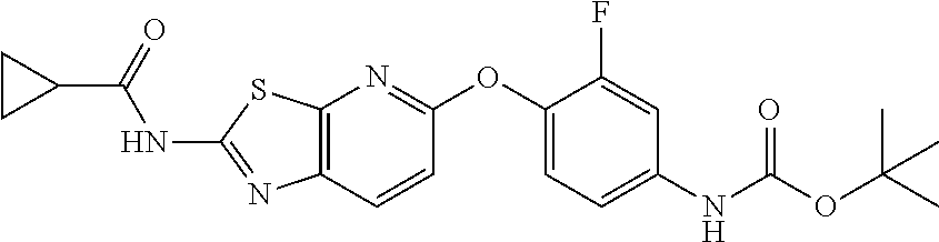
C12=C(C=CC(OC3=CC=C(NC(OC(C)(C)C)=O)C=C3F)=N1)N=C(NC(C1CC1)=O)S2
